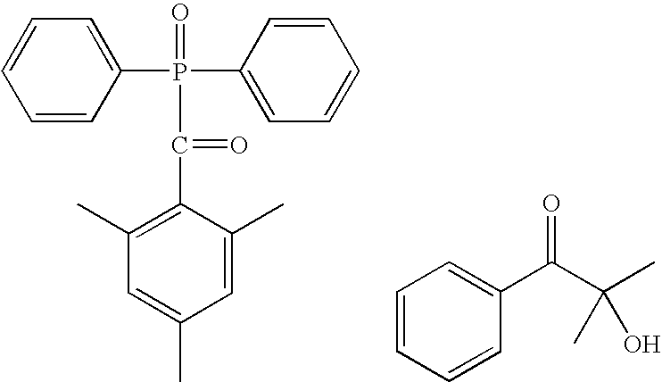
C1=CC=CC=C1P(C1=CC=CC=C1)(=O)C(=O)C1=C(C)C=C(C)C=C1C.C1=CC=CC(C(C(C)(C)O)=O)=C1
